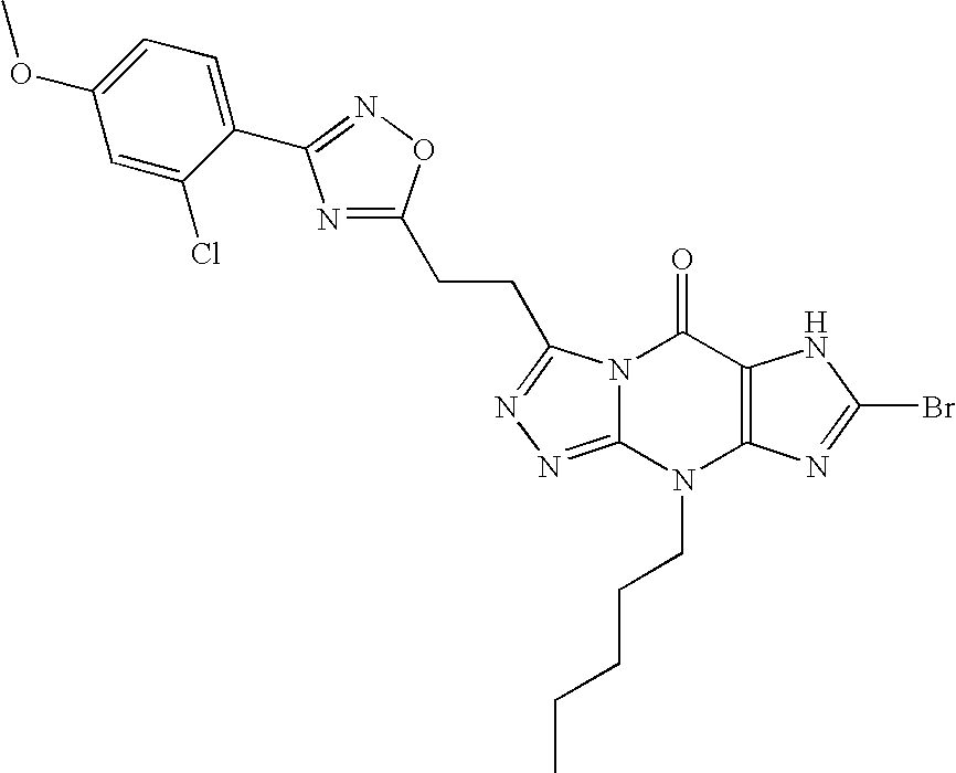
N12C(=NN=C1CCC1=NC(C3=CC=C(OC)C=C3Cl)=NO1)N(CCCCC)C1=C(C2=O)NC(Br)=N1
